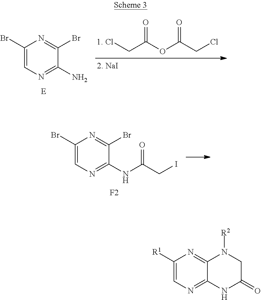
[F2].C1(Br)=CN=C(NC(CI)=O)C(Br)=N1.C(C(OC(CCl)=O)=O)[1. Cl].C1(Br)=CN=C(N)C(Br)=N1.[E].[2. NaI].C1([R1])=CN=C2C(=N1)N([R2])CC(=O)N2
